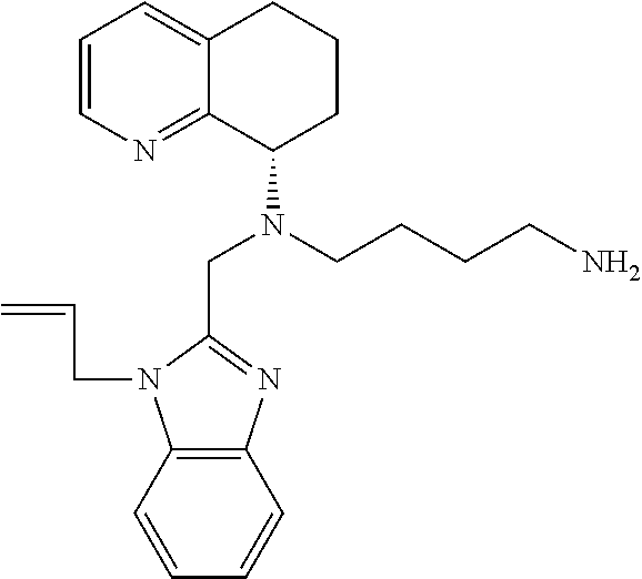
C1=CN=C2C(=C1)CCCC2N(CCCCN)CC1=NC2=C(N1CC=C)C=CC=C2
